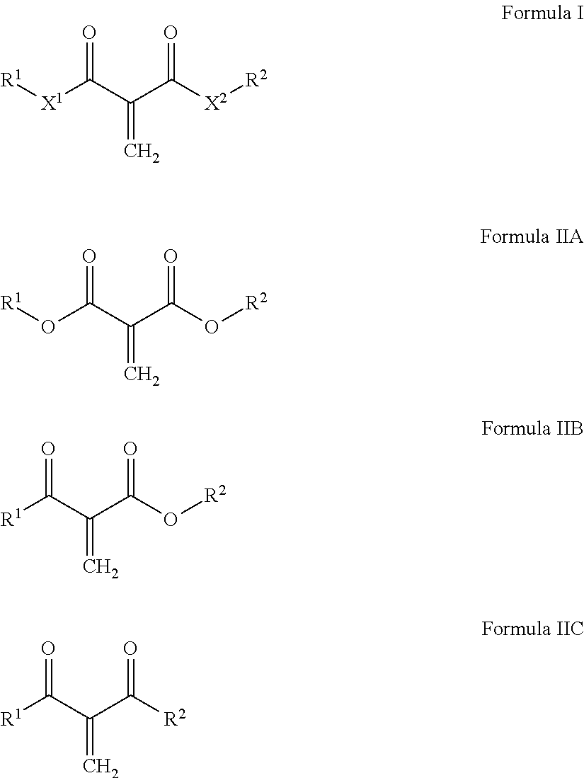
[R1][X1]C(C(C([X2][R2])=O)=C)=O.[R1]OC(C(C(O[R2])=O)=C)=O.[R1]C(C(C(O[R2])=O)=C)=O.[R1]C(C(C([R2])=O)=C)=O
